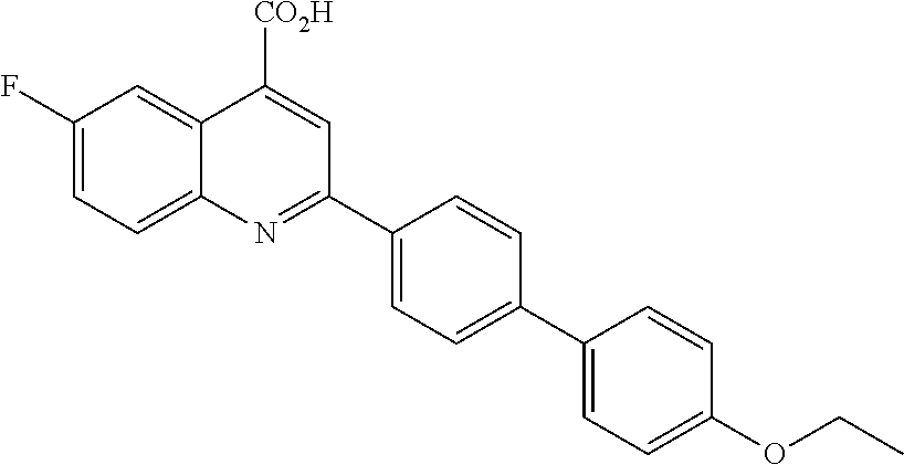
C1(F)=CC=C2C(=C1)C([CO2H])=CC(C1=CC=C(C3=CC=C(OCC)C=C3)C=C1)=N2
